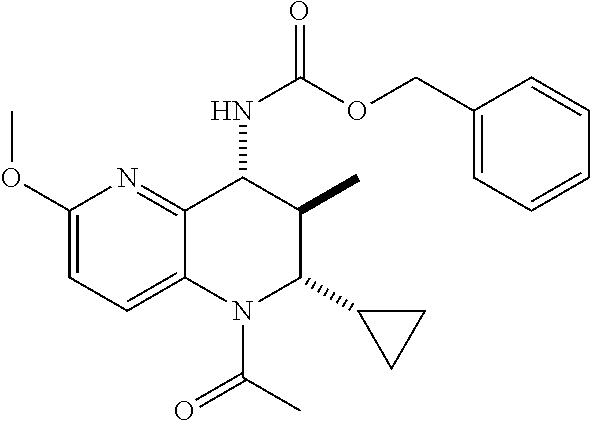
C12=CC=C(OC)N=C1C(NC(=O)OCC1=CC=CC=C1)C(C)C(C1CC1)N2C(C)=O
